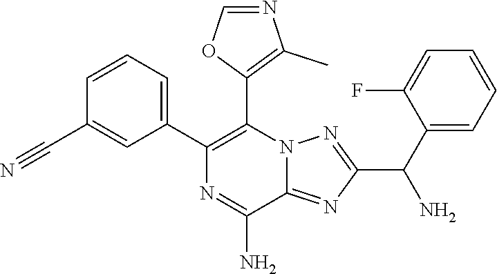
C1(C2=CC=CC(C#N)=C2)=C(C2=C(C)N=CO2)N2C(=NC(C(C3=CC=CC=C3F)N)=N2)C(N)=N1
